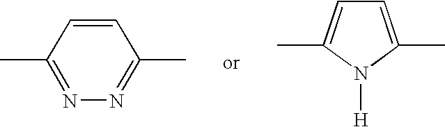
C1(C)=NN=C(C)C=C1.C1=C(C)N([H])C(C)=C1
